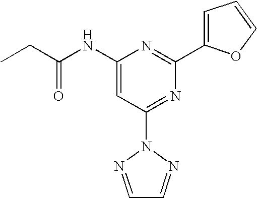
N(C1=CC(N2N=CC=N2)=NC(C2=CC=CO2)=N1)C(CC)=O
